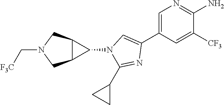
C1=C(C2=CN(C3C4C3CN(C[F3C])C4)C(C3CC3)=N2)C=C([CF3])C(N)=N1
